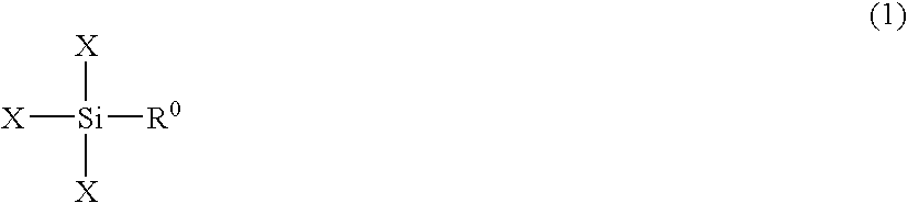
[X][Si]([X])([R0])[X]
